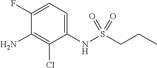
C1(F)=CC=C(NS(CCC)(=O)=O)C(Cl)=C1N
